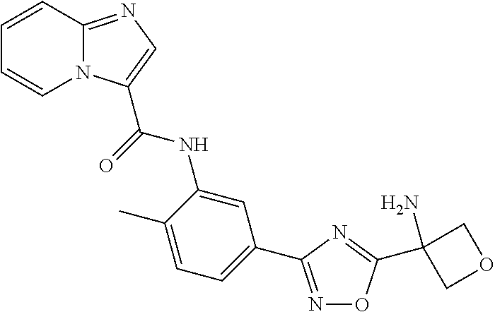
N1=C(C2=CC=C(C)C(NC(=O)C3=CN=C4N3C=CC=C4)=C2)N=C(C2(N)COC2)O1
